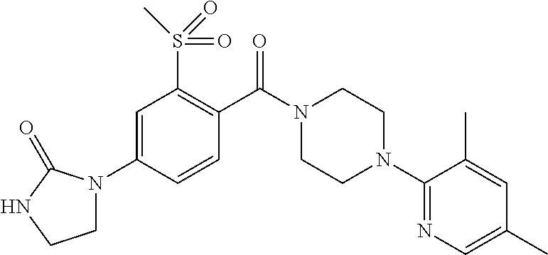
C1=C(N2CCNC2=O)C=CC(C(N2CCN(C3=NC=C(C)C=C3C)CC2)=O)=C1S(C)(=O)=O
